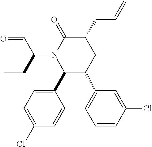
C1(C2=CC=C(Cl)C=C2)C(C2=CC=CC(Cl)=C2)CC(CC=C)C(=O)N1C(C=O)CC
